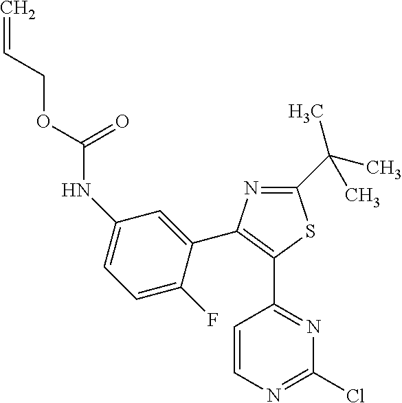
C1=CN=C(Cl)N=C1C1=C(C2=CC(NC(OCC=C)=O)=CC=C2F)N=C(C(C)(C)C)S1
